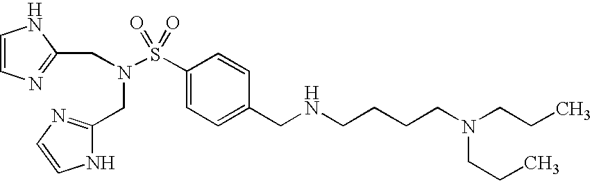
C1(S(N(CC2=NC=CN2)CC2=NC=CN2)(=O)=O)=CC=C(CNCCCCN(CCC)CCC)C=C1
